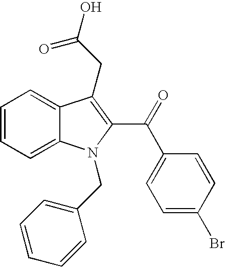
C1=CC=C2C(=C1)C(CC(O)=O)=C(C(=O)C1=CC=C(Br)C=C1)N2CC1=CC=CC=C1
